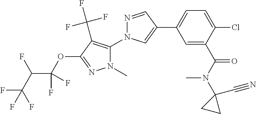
C1=C(C(N(C2(C#N)CC2)C)=O)C(Cl)=CC=C1C1=CN(C2=C(C(F)(F)F)C(OC(C(C(F)(F)F)F)(F)F)=NN2C)N=C1
